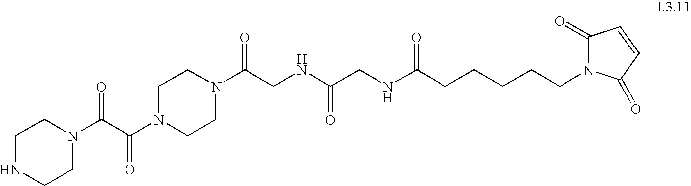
C1CN(C(C(N2CCNCC2)=O)=O)CCN1C(CNC(CNC(CCCCCN1C(=O)C=CC1=O)=O)=O)=O
